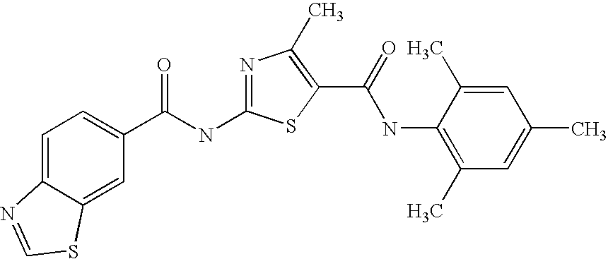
C1(NC(C2=C(C)N=C(NC(C3=CC=C4C(=C3)SC=N4)=O)S2)=O)=C(C)C=C(C)C=C1C
